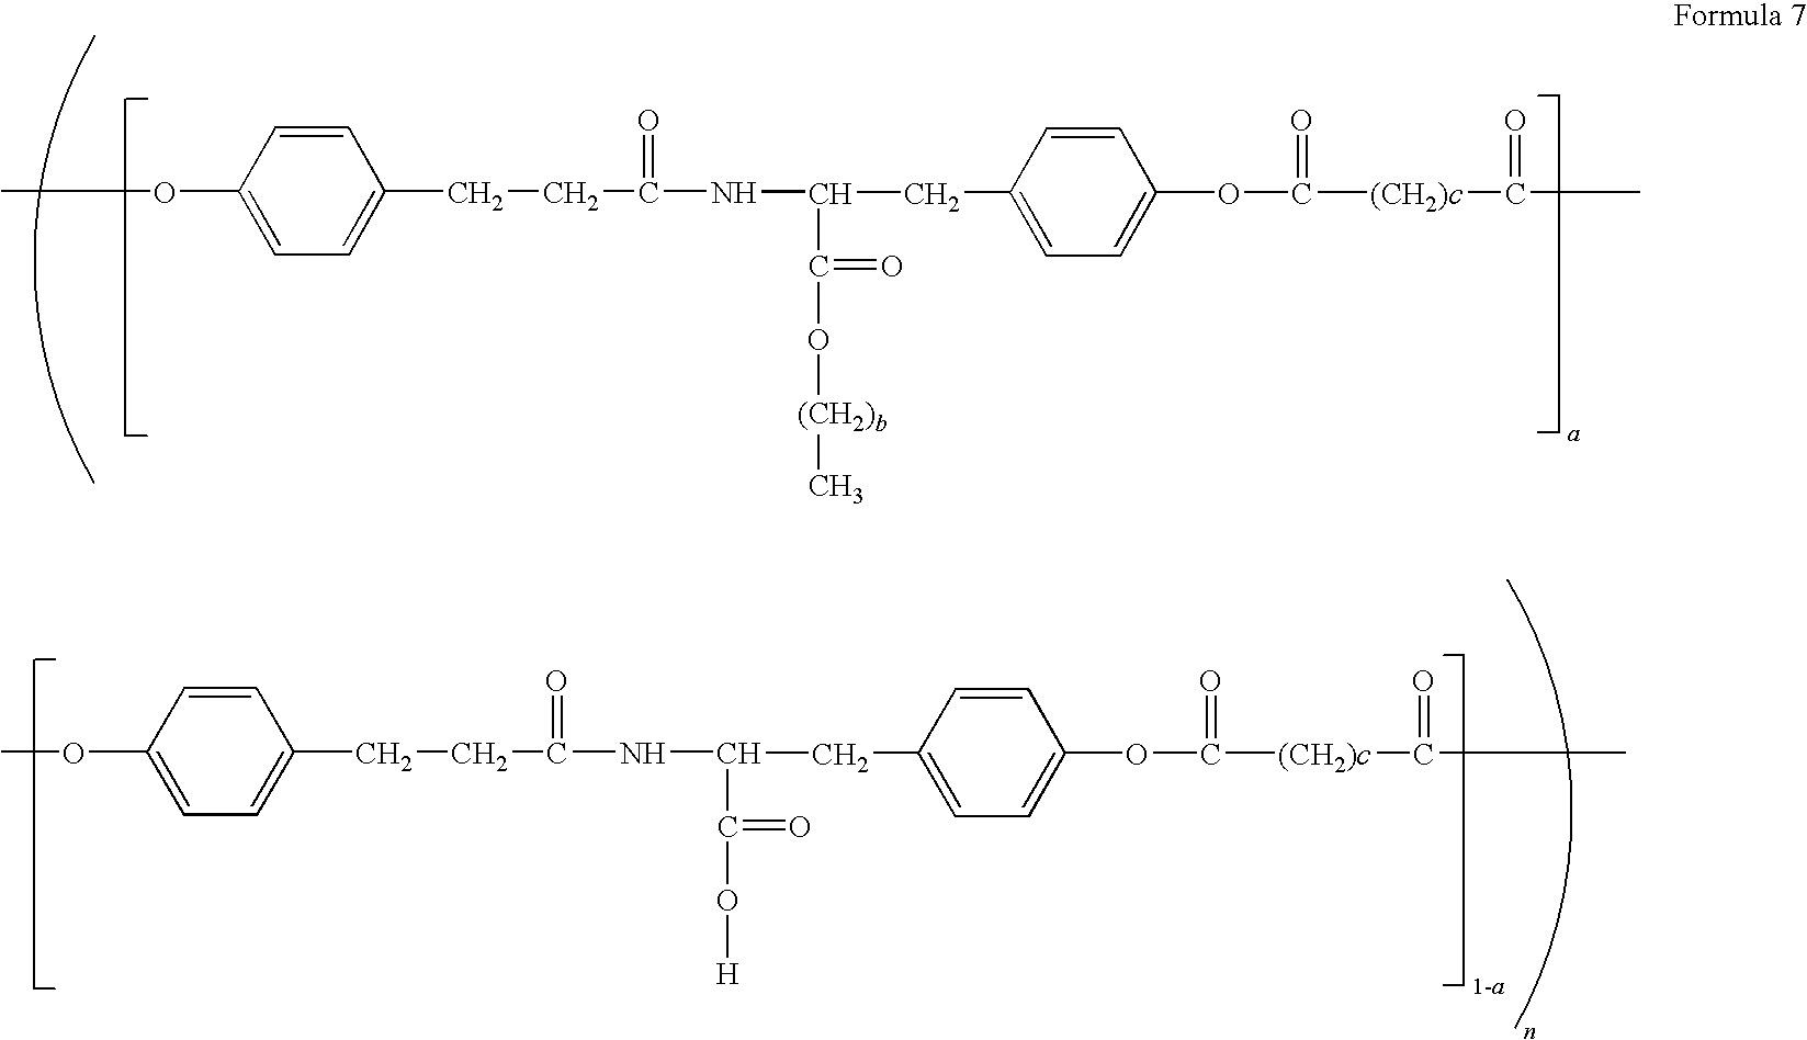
C1(CCC(NC(CC2=CC=C(OC([(CH2)c]C(C)=O)=O)C=C2)C(O[(CH2)b]C)=O)=O)=CC=C(OC)C=C1.COC1=CC=C(CCC(NC(CC2=CC=C(OC([(CH2)c]C(C)=O)=O)C=C2)C(O[H])=O)=O)C=C1
